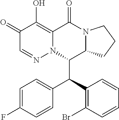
C1(=O)C=NN2C(=C1O)C(=O)N1C(C2C(C2=C(Br)C=CC=C2)C2=CC=C(F)C=C2)CCC1
